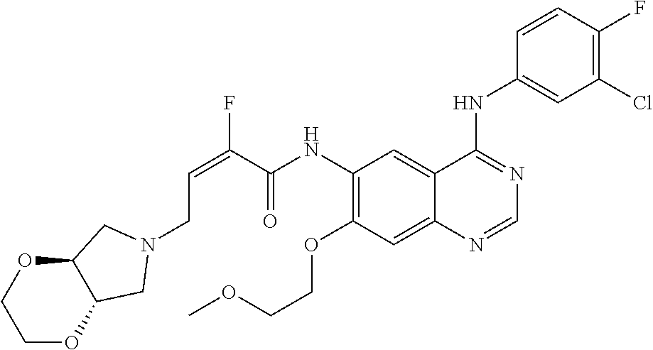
C(NC1=C(OCCOC)C=C2C(=C1)C(NC1=CC(Cl)=C(F)C=C1)=NC=N2)(=O)C(=CCN1CC2OCCOC2C1)F
